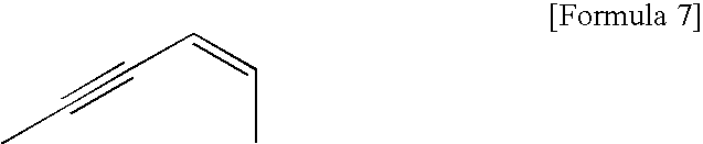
C(C=CC)#CC
